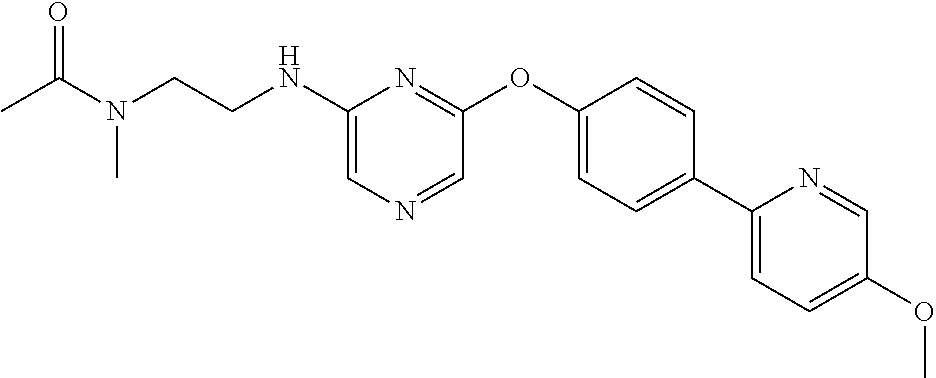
N(C1=CN=CC(OC2=CC=C(C3=CC=C(OC)C=N3)C=C2)=N1)CCN(C(=O)C)C
